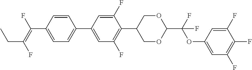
C1=CC(C2=CC(F)=C(C3COC(C(OC4=CC(F)=C(F)C(F)=C4)(F)F)OC3)C(F)=C2)=CC=C1C(=C(F)CC)F
